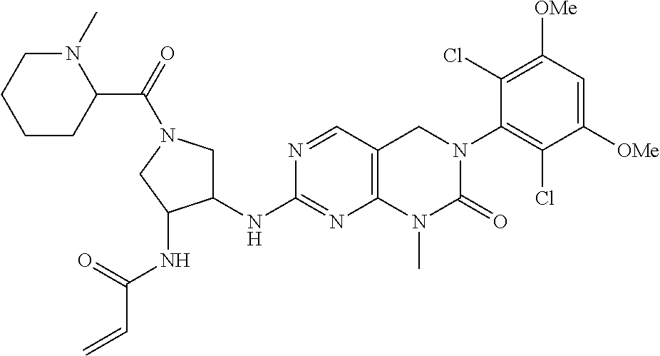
N1=CC2=C(N=C1NC1CN(C(=O)C3N(C)CCCC3)CC1NC(C=C)=O)N(C)C(=O)N(C1=C(Cl)C([OMe])=CC([OMe])=C1Cl)C2
